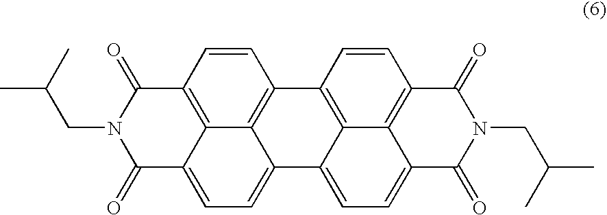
C1(=O)C2=CC=C3C4=C(C=CC(=C24)C(=O)N1CC(C)C)C1=C2C3=CC=C3C2=C(C=C1)C(=O)N(CC(C)C)C3=O
